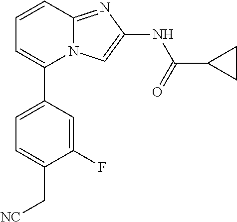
C1(F)=CC(C2=CC=CC3=NC(NC(=O)C4CC4)=CN23)=CC=C1C[NC]
